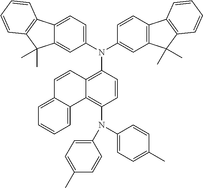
C1=C2C(=CC=C1)C=CC1=C(N(C3=CC4=C(C=C3)C3=C(C4(C)C)C=CC=C3)C3=CC=C4C(=C3)C(C)(C)C3=C4C=CC=C3)C=CC(N(C3=CC=C(C)C=C3)C3=CC=C(C)C=C3)=C21
